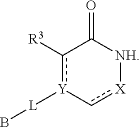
c1([R3])[Y]([L]B)-c[X][NH]C1=O
